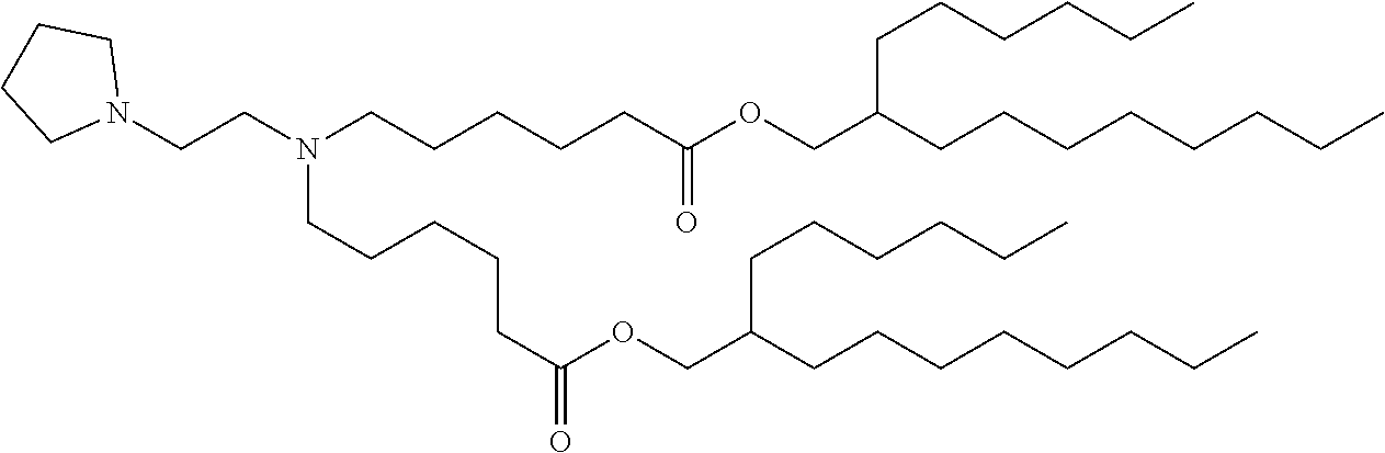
O(CC(CCCCCCCC)CCCCCC)C(CCCCCN(CCN1CCCC1)CCCCCC(OCC(CCCCCCCC)CCCCCC)=O)=O
